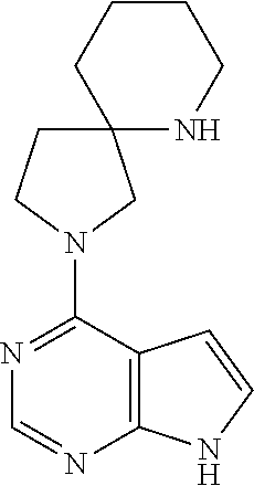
N1=C(N2CC3(CC2)NCCCC3)C2=C(N=C1)NC=C2
